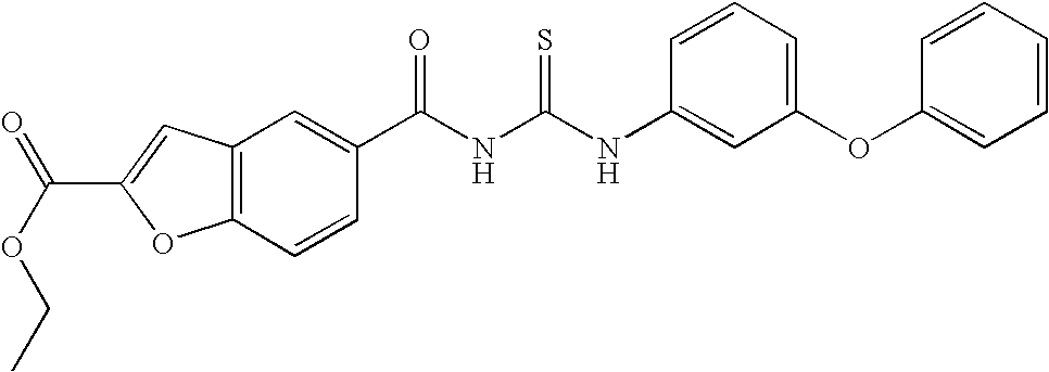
C12=C(C=CC(C(NC(NC3=CC(OC4=CC=CC=C4)=CC=C3)=S)=O)=C1)OC(C(OCC)=O)=C2
